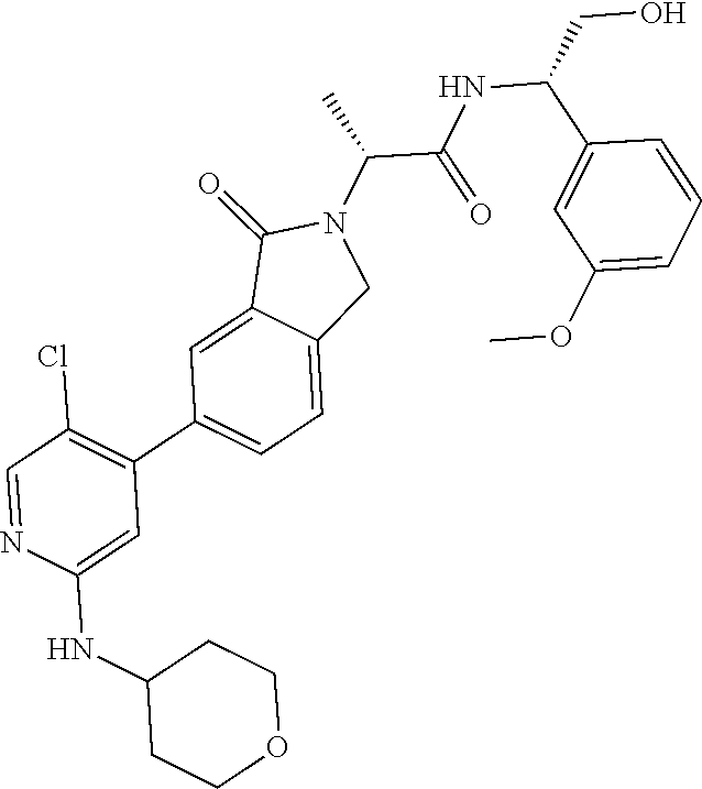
C1(C2=C(Cl)C=NC(NC3CCOCC3)=C2)=CC=C2C(=C1)C(=O)N(C(C(NC(CO)C1=CC(OC)=CC=C1)=O)C)C2
